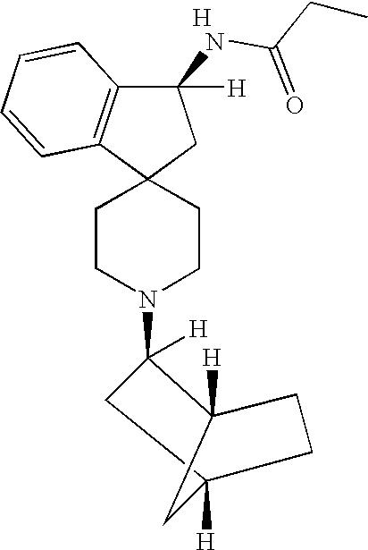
[H].C1CN(C2([H])CC3([H])CCC2([H])C3)CCC12CC(NC(CC)=O)([H])C1=C2C=CC=C1
